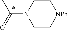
C1N(C(=O)C)CC[NPh]C1
